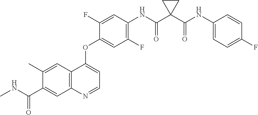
C12=C(N=CC=C1OC1=CC(F)=C(NC(C3(C(NC4=CC=C(F)C=C4)=O)CC3)=O)C=C1F)C=C(C(NC)=O)C(C)=C2
